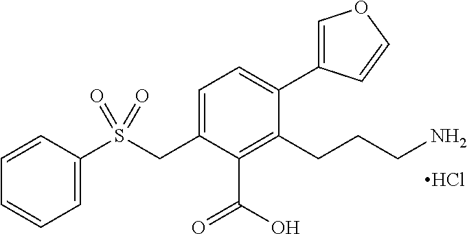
C1=C(C2=CC=C(CS(C3=CC=CC=C3)(=O)=O)C(C(O)=O)=C2CCCN)C=CO1.Cl
